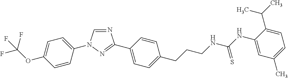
C1=C(OC(F)(F)F)C=CC(N2C=NC(C3=CC=C(CCCNC(NC4=CC(C)=CC=C4C(C)C)=S)C=C3)=N2)=C1
